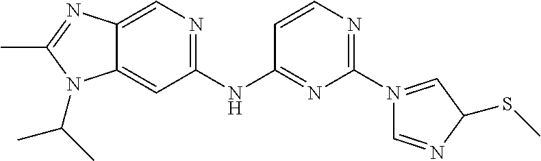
C1(NC2=NC(N3=CC(SC)N=C3)=NC=C2)=NC=C2C(=C1)N(C(C)C)C(C)=N2
